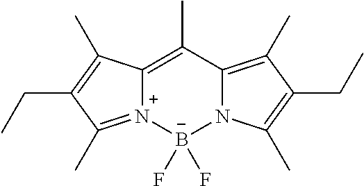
C12=C(C)C3=C(C)C(CC)=C(C)N3[B-](F)(F)[N+]1=C(C)C(CC)=C2C
